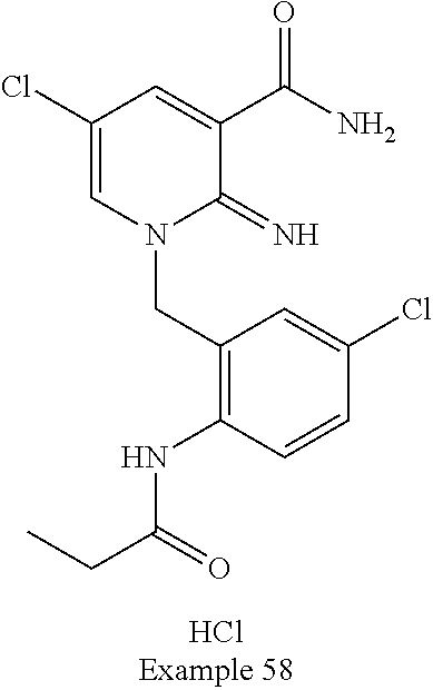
C(N1C(=N)C(C(N)=O)=CC(Cl)=C1)C1=C(NC(CC)=O)C=CC(Cl)=C1
